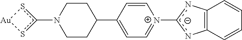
N1(c2s[Au]s2)CCC(C2=CC=[N+](c3nC4=C(n3)C=CC=C4)C=C2)CC1
